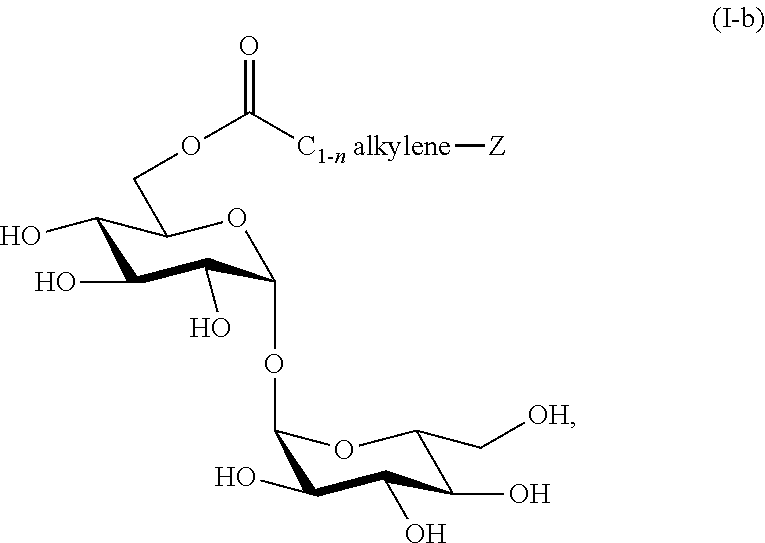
C1(O)C(O)C(O)C(OC2C(O)C(O)C(O)C(C[OH])O2)OC1COC([C1-n alkylene][Z])=O
